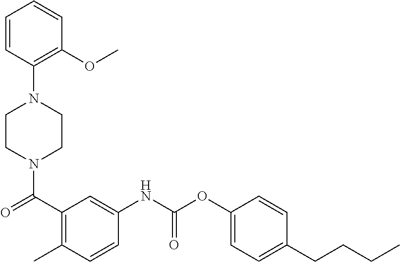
N1(C(=O)C2=C(C)C=CC(NC(OC3=CC=C(CCCC)C=C3)=O)=C2)CCN(C2=C(OC)C=CC=C2)CC1
